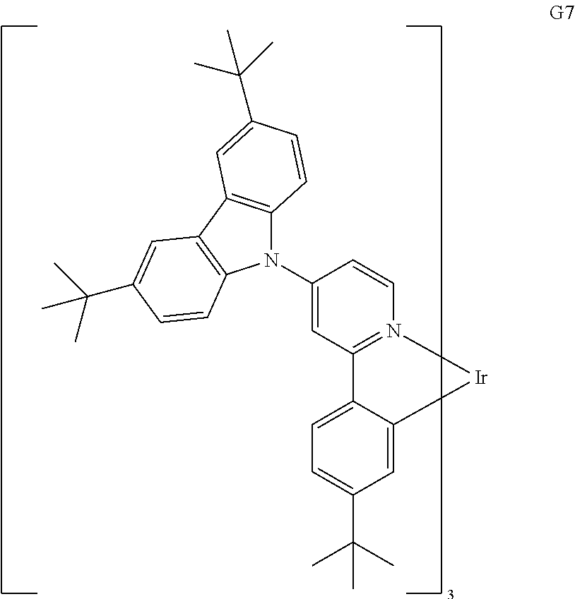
C1=C2C(=CC(C(C)(C)C)=C1)[Ir]N1=C2C=C(N2C3=C(C4=C2C=CC(C(C)(C)C)=C4)C=C(C(C)(C)C)C=C3)C=C1
